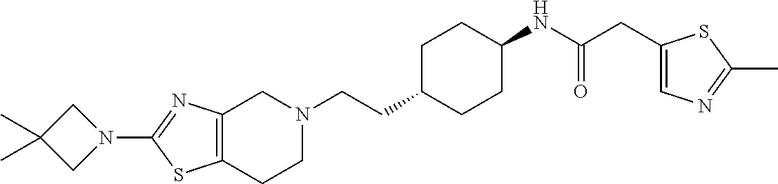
C12=C(CCN(CCC3CCC(NC(CC4=CN=C(C)S4)=O)CC3)C1)SC(N1CC(C)(C)C1)=N2
